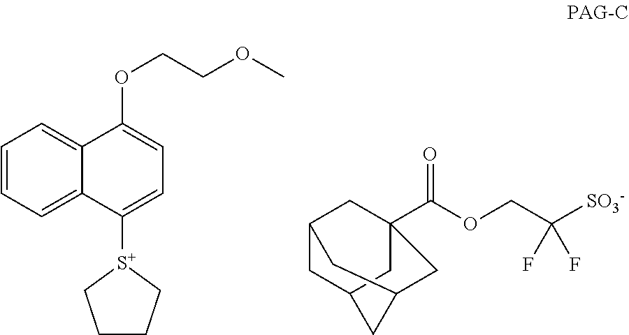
C12CC3CC(C(OCC([SO3-])(F)F)=O)(C1)CC(C3)C2.C1=CC=C2C(=C1)C(OCCOC)=CC=C2[S+]1CCCC1
